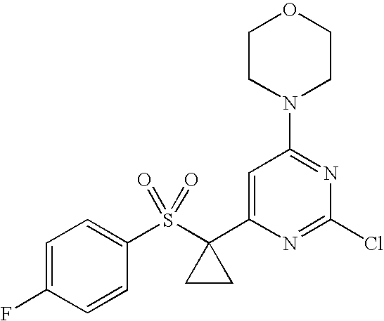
C1=C(C2(S(C3=CC=C(F)C=C3)(=O)=O)CC2)N=C(Cl)N=C1N1CCOCC1
